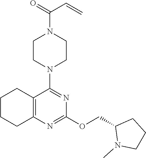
C1CN(C2=NC(OCC3N(C)CCC3)=NC3=C2CCCC3)CCN1C(=O)C=C
